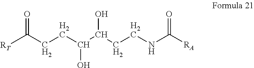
[RT]C(CCC(C(CCNC([RA])=O)O)O)=O
